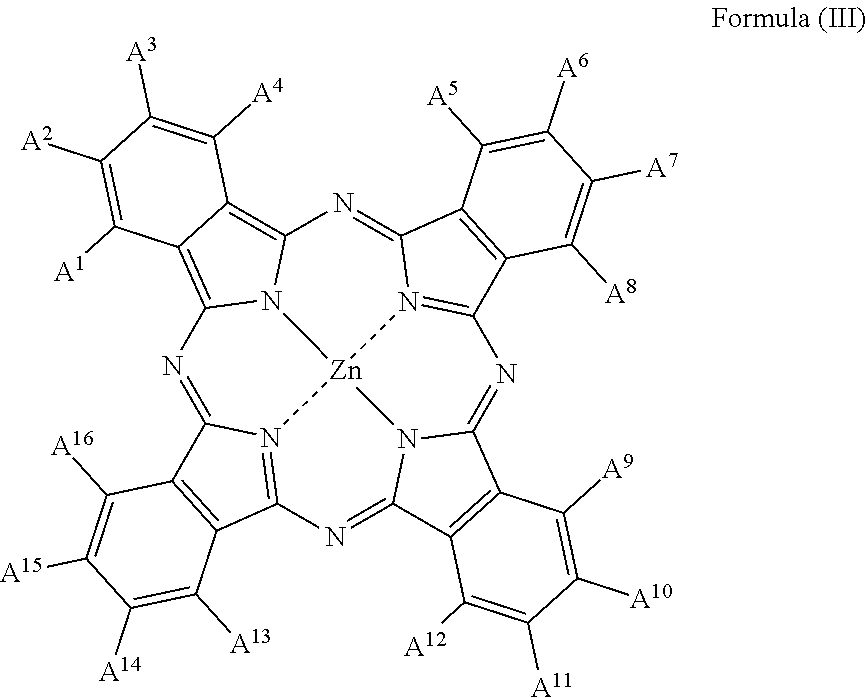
N1=C2N3=C(N=C4N5C(=NC6=N7C(=NC8=C9C(=C1N8[Zn]753)C([A1])=C([A2])C([A3])=C9[A4])C1=C6C([A8])=C([A7])C([A6])=C1[A5])C1=C4C([A12])=C([A11])C([A10])=C1[A9])C1=C2C([A16])=C([A15])C([A14])=C1[A13]
